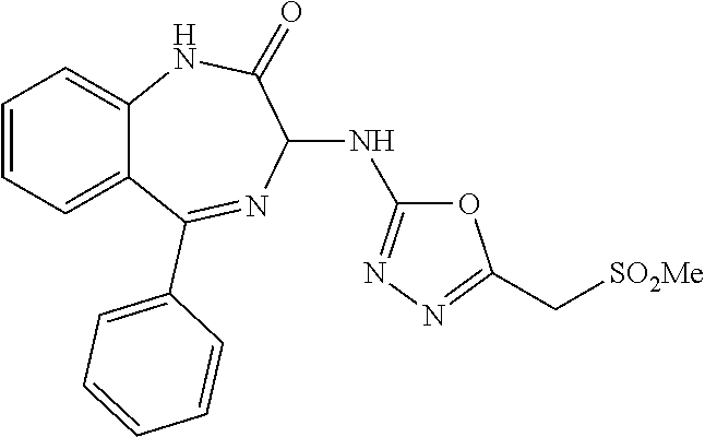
C1(NC2=NN=C(C[SO2Me])O2)C(=O)NC2=CC=CC=C2C(C2=CC=CC=C2)=N1
